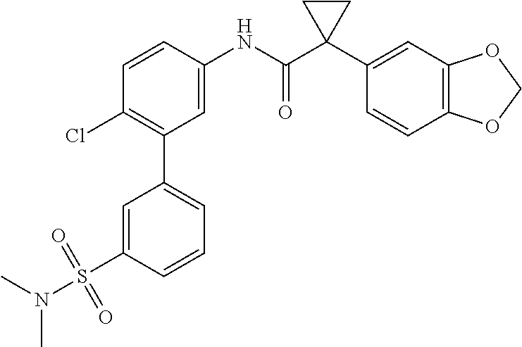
C1=C(NC(C2(C3=CC4=C(C=C3)OCO4)CC2)=O)C=CC(Cl)=C1C1=CC=CC(S(=O)(=O)N(C)C)=C1
